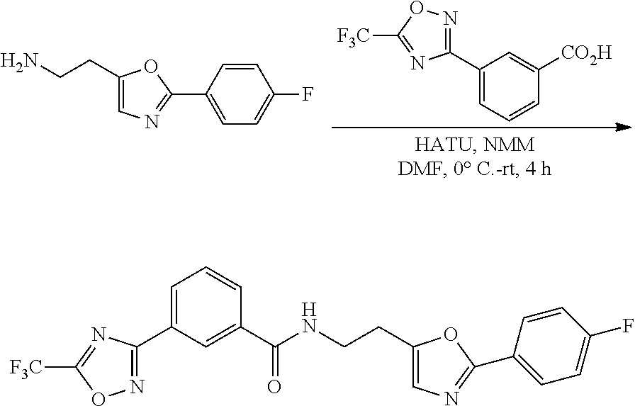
C1(C2=NOC([F3C])=N2)=CC=CC([CO2H])=C1.C1=C(C2=NC=C(CCN)O2)C=CC(F)=C1.C1=C(C2=NOC([F3C])=N2)C=C(C(NCCC2=CN=C(C3=CC=C(F)C=C3)O2)=O)C=C1
